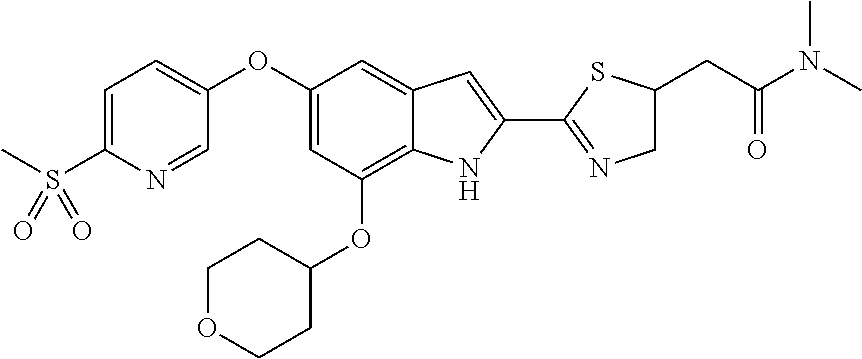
C1=C(S(C)(=O)=O)N=CC(OC2=CC(OC3CCOCC3)=C3C(=C2)C=C(C2=NCC(CC(N(C)C)=O)S2)N3)=C1
